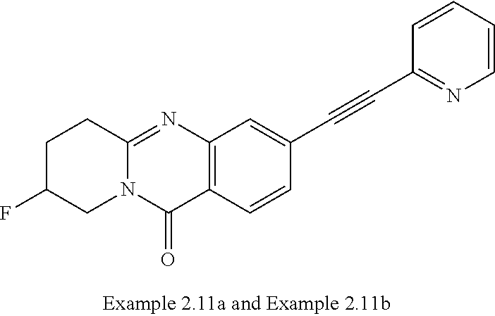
C12=NC3=C(C(=O)N1CC(F)CC2)C=CC(C#CC1=NC=CC=C1)=C3
